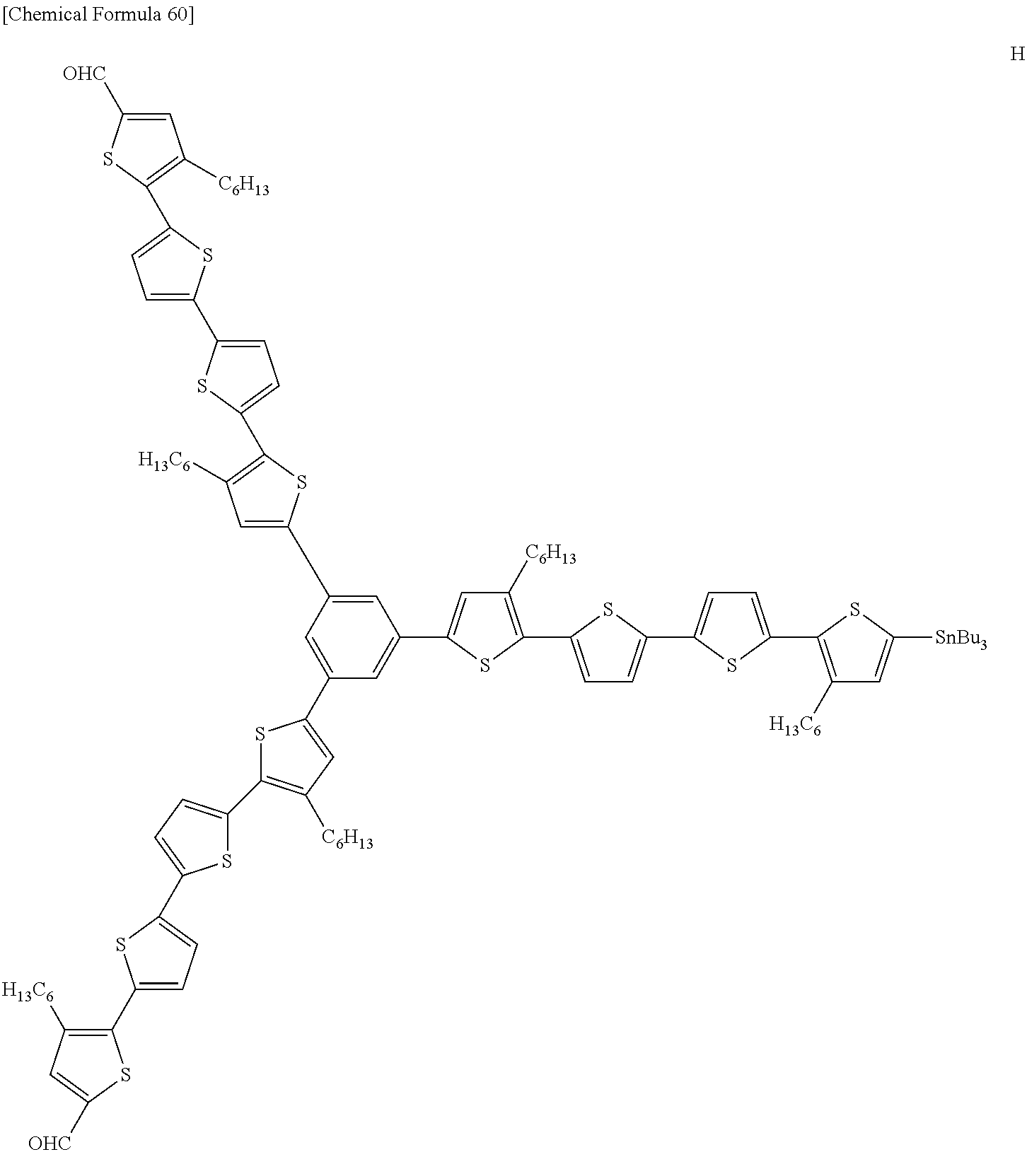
C1(C2=CC=C(C3=CC=C(C4=C([C6H13])C=C(C5=CC(C6=CC([H13C6])=C(C7=CC=C(C8=CC=C(C9=C([C6H13])C=C([OHC])S9)S8)S7)S6)=CC(C6=CC([C6H13])=C(C7=CC=C(C8=CC=C(C9=C([H13C6])C=C([SnBu3])S9)S8)S7)S6)=C5)S4)S3)S2)=C([H13C6])C=C([OHC])S1
